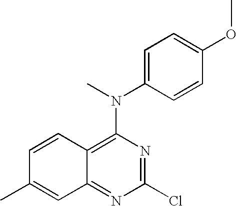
C1(Cl)=NC(N(C)C2=CC=C(OC)C=C2)=C2C(=N1)C=C(C)C=C2
